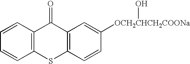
C12=C(C=CC=C1)C(=O)C1=C(S2)C=CC([OCH2CHCH2COONa]O)=C1
